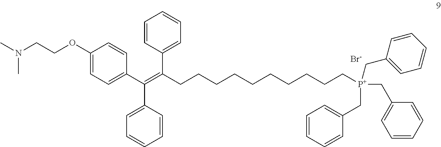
C1=CC(C(CCCCCCCCCC[P+](CC2=CC=CC=C2)(CC2=CC=CC=C2)CC2=CC=CC=C2)=C(C2=CC=C(OCCN(C)C)C=C2)C2=CC=CC=C2)=CC=C1.[Br-]
